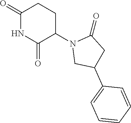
C1(=O)NC(=O)C(N2CC(C3=CC=CC=C3)CC2=O)CC1
